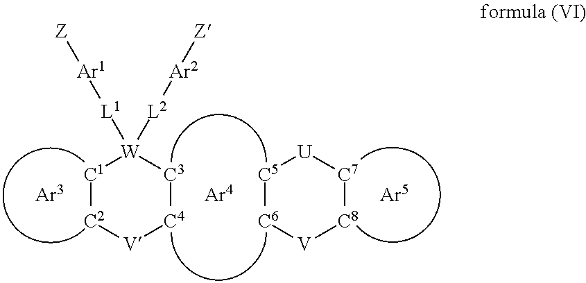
[C1]1[C2][V][C4][C3][W]1([L1][Ar1][Z])[L2][Ar2][Z].[C5]1[C6][V][C8][C7][U]1
